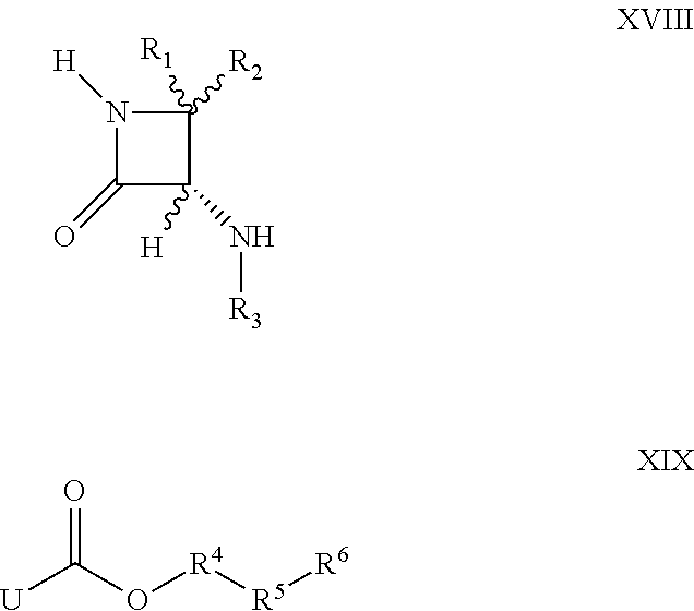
N1([H])C(=O)C(N[R3])([H])C1([R1])[R2].[U]C(O[R4][R5][R6])=O
